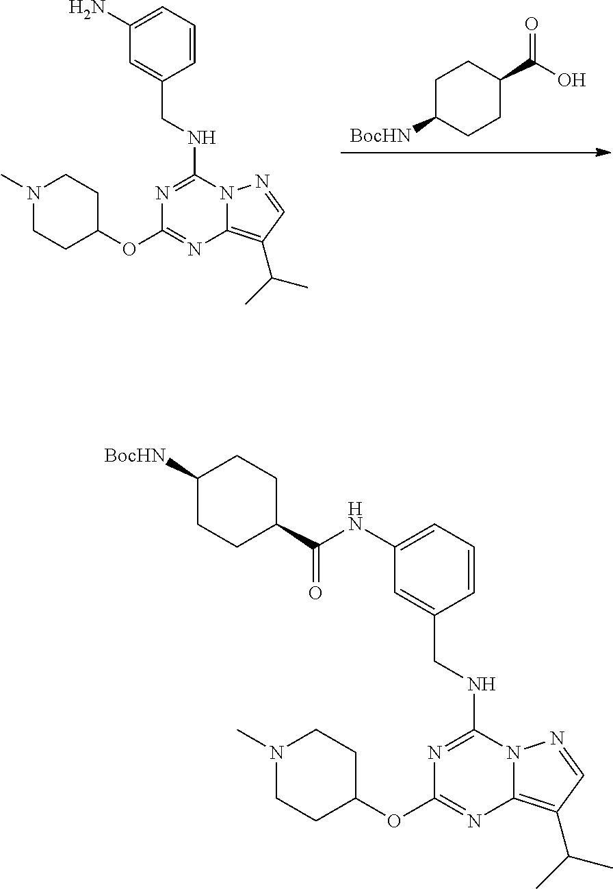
C1C([BocHN])CCC(C(O)=O)C1.N1=C(NCC2=CC(N)=CC=C2)N2C(=C(C(C)C)C=N2)N=C1OC1CCN(C)CC1.N1=C(NCC2=CC(NC(C3CCC([BocHN])CC3)=O)=CC=C2)N2C(=C(C(C)C)C=N2)N=C1OC1CCN(C)CC1
